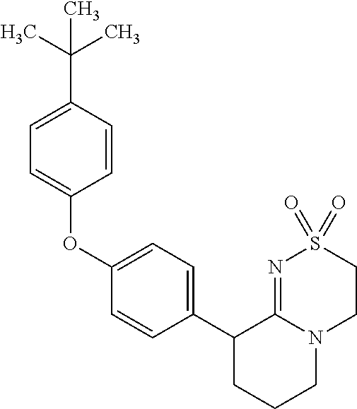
C1S(=O)(=O)N=C2N(C1)CCCC2C1=CC=C(OC2=CC=C(C(C)(C)C)C=C2)C=C1
